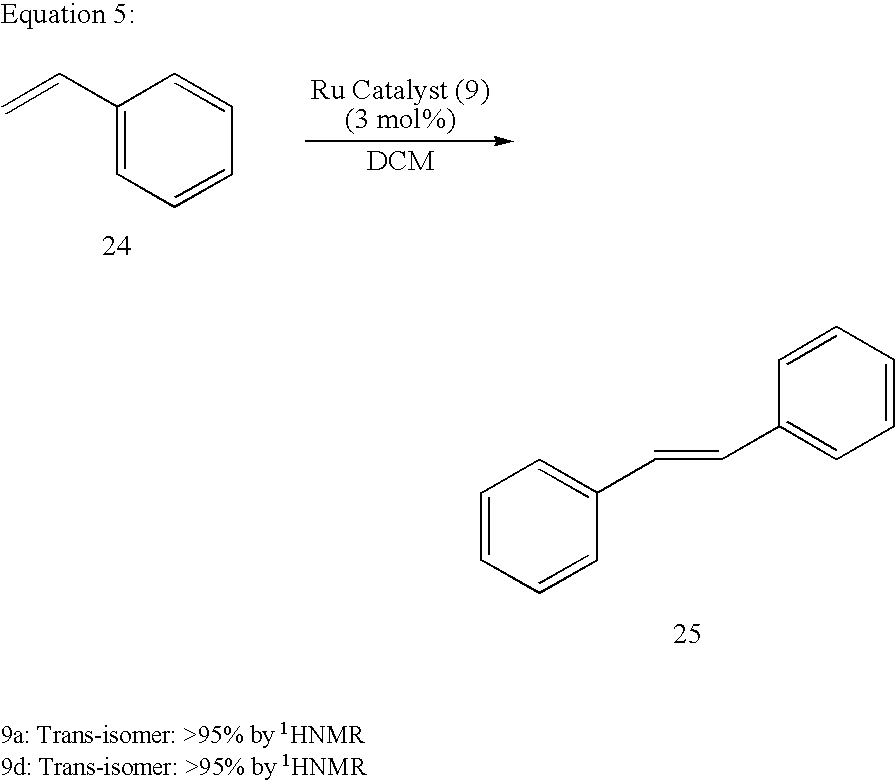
C1=CC=CC(C=CC2=CC=CC=C2)=C1.C1(C=C)=CC=CC=C1
